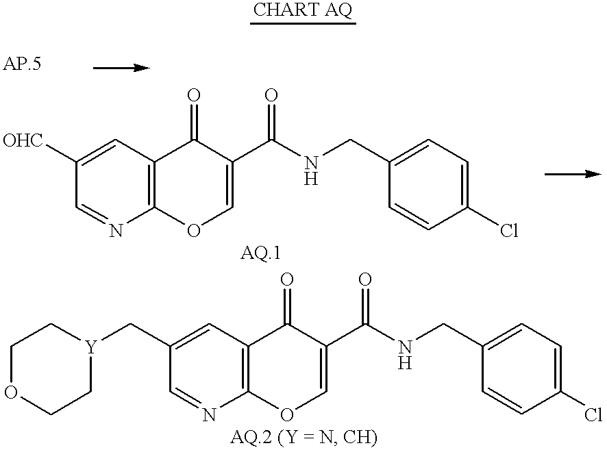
C1=NC2=C(C=C1[OHC])C(=O)C(C(NCC1=CC=C(Cl)C=C1)=O)=CO2.C1=NC2=C(C=C1C[Y]1CCOCC1)C(=O)C(C(NCC1=CC=C(Cl)C=C1)=O)=CO2
